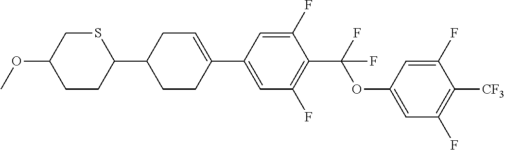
COC1CCC(C2CCC(C3=CC(F)=C(C(F)(OC4=CC(F)=C([CF3])C(F)=C4)F)C(F)=C3)=CC2)SC1
